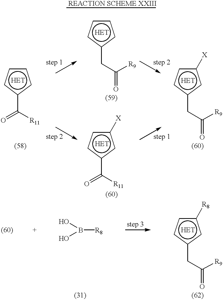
c1ccc(C(=O)[R11])c1.c1([R8])ccc(CC(=O)[R9])c1.[REACTION SCHEME XXIII].OB(O)[R8].c1([X])ccc(CC(=O)[R9])c1.c1ccc(CC(=O)[R9])c1.c1([X])ccc(C([R11])=O)c1
